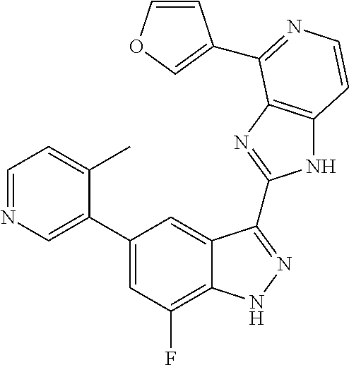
C1=C(C2=CC(F)=C3C(=C2)C(C2=NC4=C(N2)C=CN=C4C2=COC=C2)=NN3)C(C)=CC=N1
